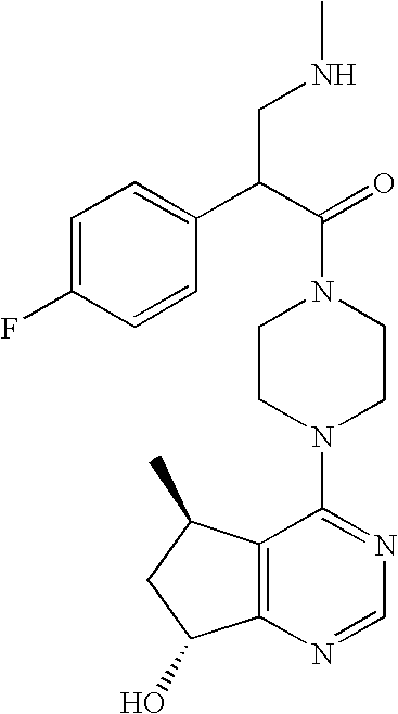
C12=C(N=CN=C1N1CCN(C(=O)C(C3=CC=C(F)C=C3)CNC)CC1)C(O)CC2C
